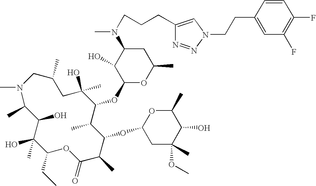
CN1C(C)C(O)C(O)(C)C(CC)OC(=O)C(C)C(OC2CC(C)(OC)C(O)C(C)O2)C(C)C(OC2OC(C)CC(N(C)CCCC3=CN(CCC4=CC(F)=C(F)C=C4)N=N3)C2O)C(C)(O)CC(C)C1
